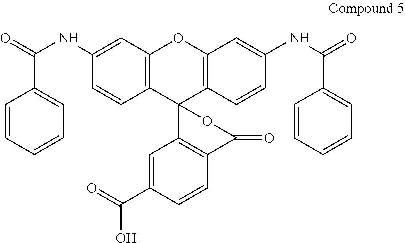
C1(NC(=O)C2=CC=CC=C2)=CC2=C(C=C1)C1(C3=C(O2)C=C(NC(=O)C2=CC=CC=C2)C=C3)C2=C(C(=O)O1)C=CC(C(=O)O)=C2
